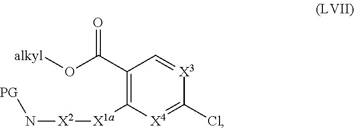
C1(C(O[alkyl])=O)=C([X1a][X2]N[PG])[X4]=C(Cl)[X3]=C1
